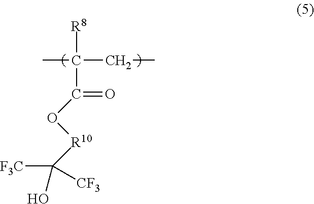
CC(CC)([R8])C(=O)O[R10]C([F3C])(O)[CF3]
